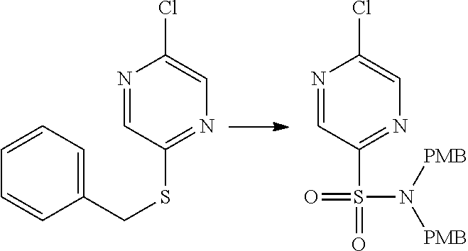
N1=CC(SCC2=CC=CC=C2)=NC=C1Cl.N1=CC(S(=O)(=O)N([PMB])[PMB])=NC=C1Cl
